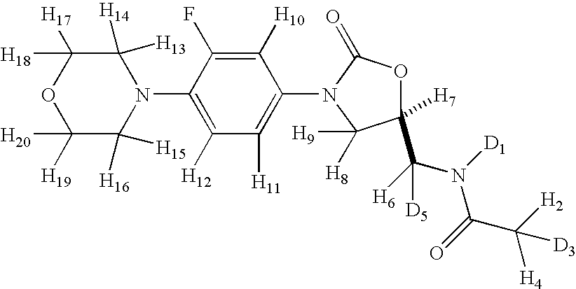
C1([H20])([H19])C([H16])([H15])N(C2=C([H12])C([H11])=C(N3C(=O)OC([H7])(C([H6])(N([D1])C(=O)C([H2])([H4])[D3])[D5])C3([H8])[H9])C([H10])=C2F)C([H13])([H14])C([H18])([H17])O1
